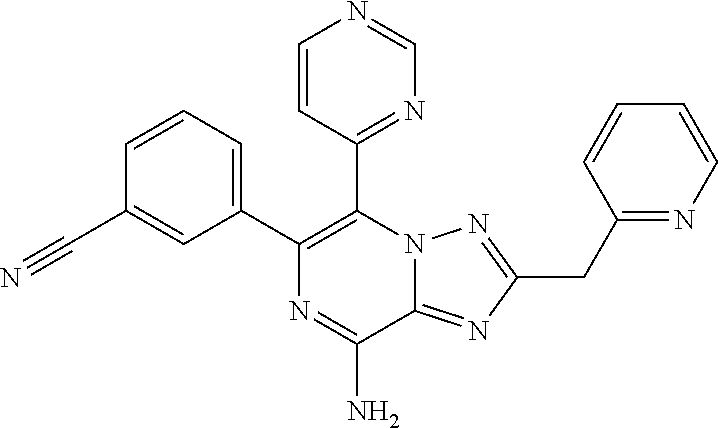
C1=CC(C#N)=CC(C2=C(C3=NC=NC=C3)N3C(=NC(CC4=NC=CC=C4)=N3)C(N)=N2)=C1
